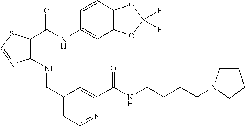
C1(NCC2=CC=NC(C(NCCCCN3CCCC3)=O)=C2)=C(C(NC2=CC3=C(C=C2)OC(F)(F)O3)=O)SC=N1
